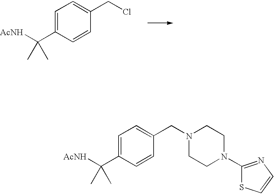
[AcNH]C(C1=CC=C(CN2CCN(C3=NC=CS3)CC2)C=C1)(C)C.[AcNH]C(C1=CC=C(CCl)C=C1)(C)C
